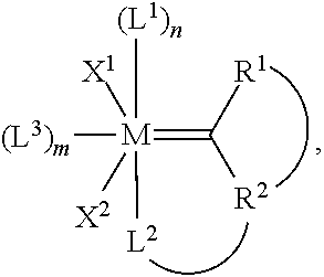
C([R1])(=[M]([X2])([X1])([(L3)m])([(L1)n])[L2])[R2]
